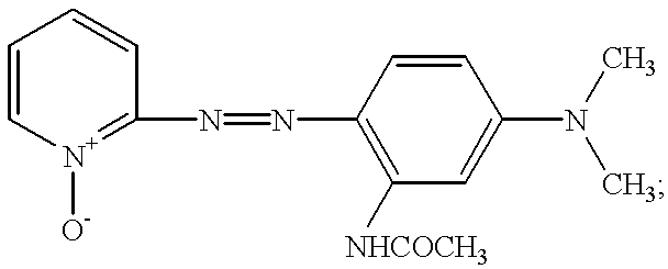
C1=C[N+]([O-])=C(N=NC2=C([NHCOCH3])C=C(N(C)C)C=C2)C=C1
